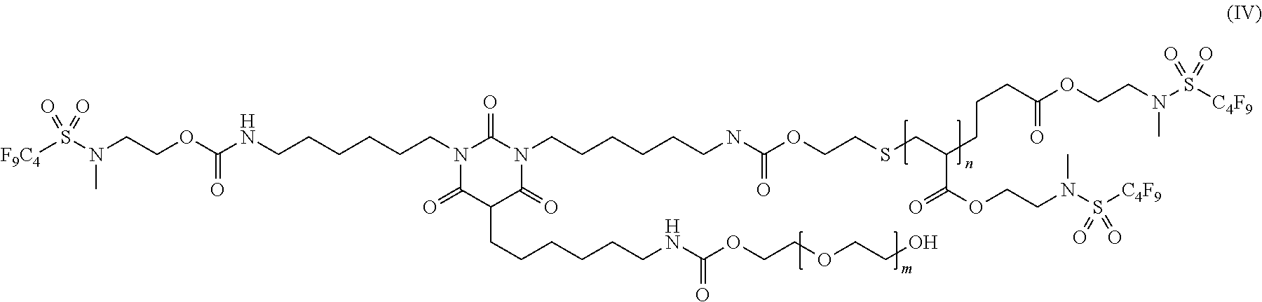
[F9C4]S(N(CCOC(NCCCCCCN1C(=O)N(CCCCCCNC(OCCSCC(CCCC(=O)OCCN(C)S([C4F9])(=O)=O)C(=O)OCCN(S([C4F9])(=O)=O)C)=O)C(=O)C(CCCCCCNC(=O)OCCOCCO)C1=O)=O)C)(=O)=O
